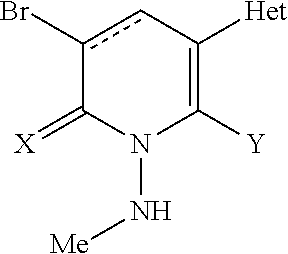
c1(Br)cC([Het])=C([Y])N(N[Me])C1=[X]
